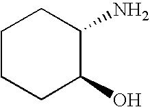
C1CCC(O)C(N)C1
